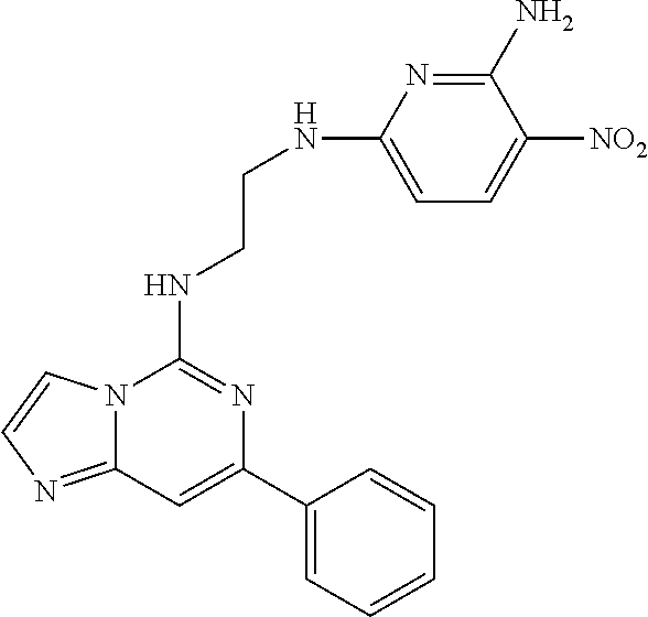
C12=NC=CN1C(NCCNC1=CC=C([NO2])C(N)=N1)=NC(C1=CC=CC=C1)=C2
